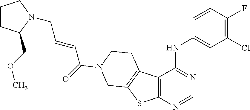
C(C=CC(=O)N1CCC2=C(SC3=C2C(NC2=CC(Cl)=C(F)C=C2)=NC=N3)C1)N1C(COC)CCC1
